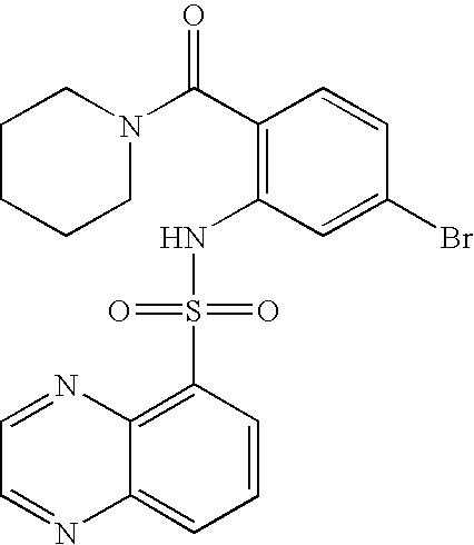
C(C1=C(NS(C2=C3C(=CC=C2)N=CC=N3)(=O)=O)C=C(Br)C=C1)(=O)N1CCCCC1
